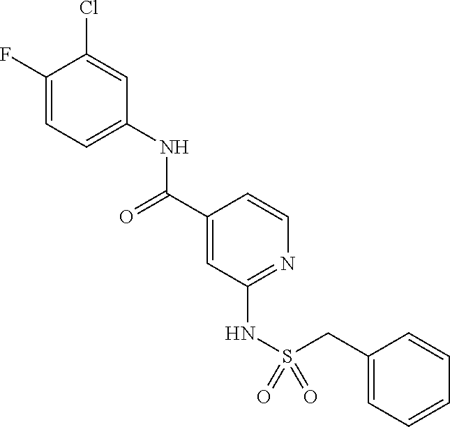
C1(F)=CC=C(NC(C2=CC(NS(=O)(CC3=CC=CC=C3)=O)=NC=C2)=O)C=C1Cl
